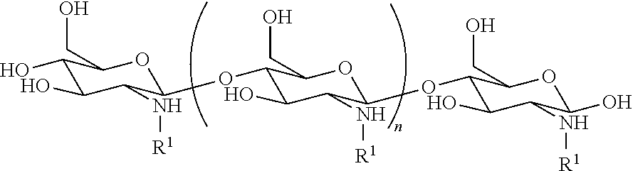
C1(O)C(O)C(N[R1])C(OC2C(CO)OC(OC3C(CO)OC(O)C(N[R1])C3O)C(N[R1])C2O)OC1CO
